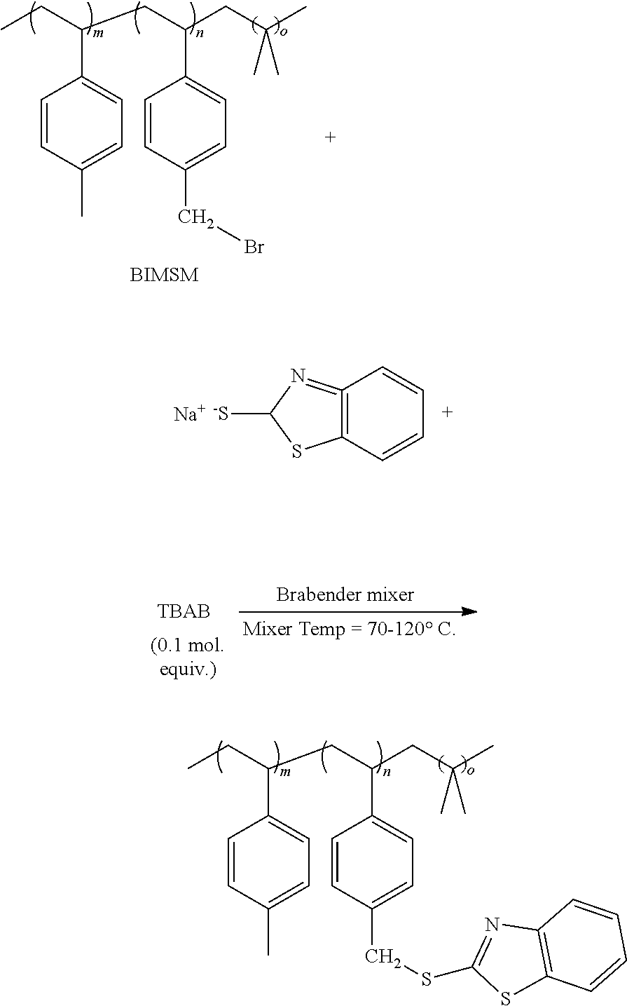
C1=CC(C)=CC=C1C(CC)CC(CC(C)(C)C)C1=CC=C(CSC2=NC3=C(S2)C=CC=C3)C=C1.C1=CC(C)=CC=C1C(CC)CC(CC(C)(C)C)C1=CC=C(CBr)C=C1.[BIMSM].C1=CC2=C(=NC([-S])S2)C=C1.[Na]
